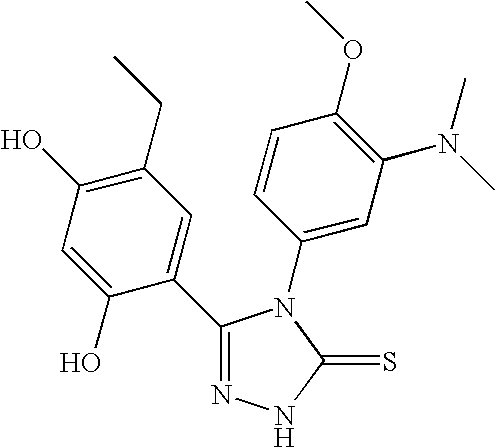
C1(C2=CC(CC)=C(O)C=C2O)=NNC(=S)N1C1=CC(N(C)C)=C(OC)C=C1
